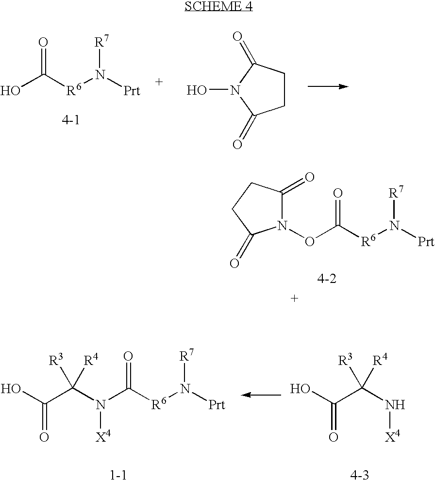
OC([R6]N([Prt])[R7])=O.C1CC(=O)N(O)C1=O.N(C([R6]N([Prt])[R7])=O)([X4])C([R4])(C(=O)O)[R3].N([X4])C([R4])(C(=O)O)[R3].N1(OC([R6]N([Prt])[R7])=O)C(=O)CCC1=O
